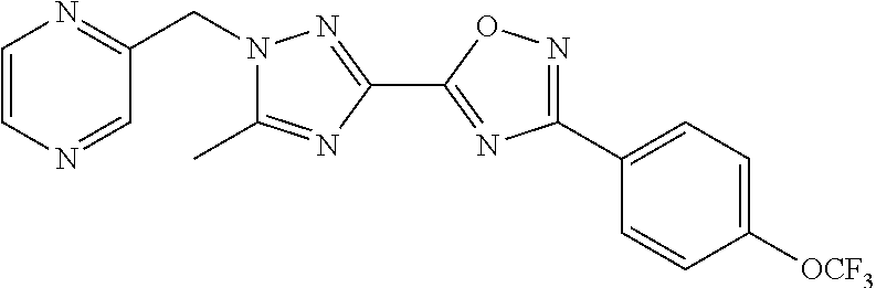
N1(CC2=NC=CN=C2)C(C)=NC(C2=NC(C3=CC=C([OCF3])C=C3)=NO2)=N1
